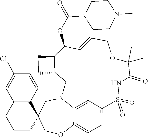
C1N2C3=CC(=CC=C3OCC13CCCC1=C3C=CC(Cl)=C1)S(=O)(=O)NC(=O)C(C)(C)OCC=CC(OC(N1CCN(C)CC1)=O)C1C(C2)CC1
